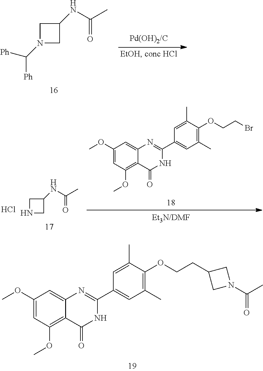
C1=C(C)C(OCCC2CN(C(C)=O)C2)=C(C)C=C1C1=NC2=CC(OC)=CC(OC)=C2C(=O)N1.C1N(C([Ph])[Ph])CC1NC(C)=O.C1=C(C)C(OCCBr)=C(C)C=C1C1=NC2=CC(OC)=CC(OC)=C2C(=O)N1.C1NCC1NC(C)=O.Cl
